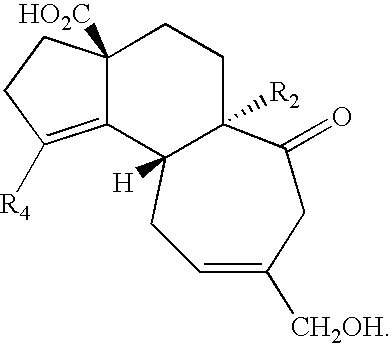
C12([HO2C])C(=C([R4])CC1)C1([H])C([R2])(CC2)C(=O)CC([CH2OH])=CC1
